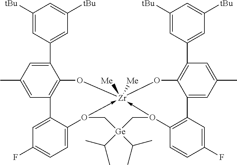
C1([tBu])=CC(C2=CC(C)=CC3=C2O[Zr]24([Me])([Me])-O(C5=CC=C(F)C=C35)C[Ge](C(C)C)(C(C)C)CO->2C2=C(C3=CC(C)=CC(C5=CC([tBu])=CC([tBu])=C5)=C3O4)C=C(F)C=C2)=CC([tBu])=C1
